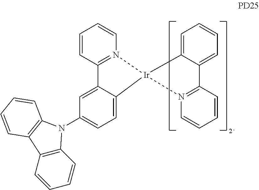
C1=CC=C2C(=C1)C1=N(C=CC=C1)[Ir]21N2=C(C=CC=C2)C2=CC(N3C4=C(C=CC=C4)C4=C3C=CC=C4)=CC=C21
